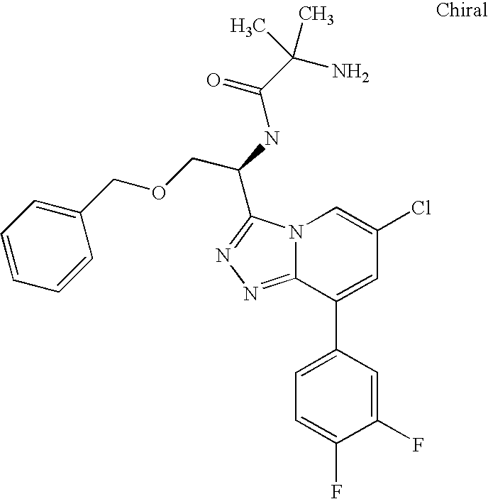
C12=NN=C(C(NC(C(N)(C)C)=O)COCC3=CC=CC=C3)N1C=C(Cl)C=C2C1=CC=C(F)C(F)=C1
